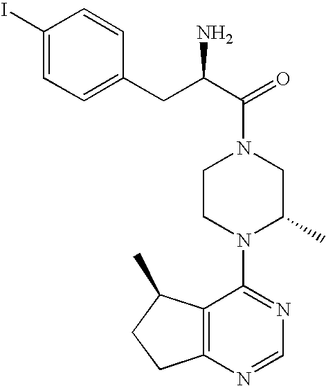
C(C1=CC=C(I)C=C1)C(C(=O)N1CCN(C2=NC=NC3=C2C(C)CC3)C(C)C1)N
